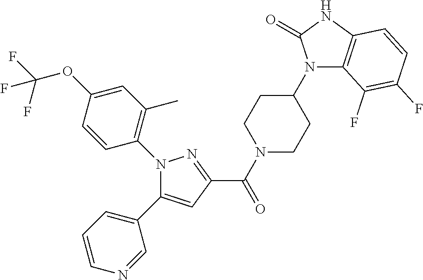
C(N1CCC(N2C3=C(NC2=O)C=CC(F)=C3F)CC1)(=O)C1=NN(C2=C(C)C=C(OC(F)(F)F)C=C2)C(C2=CC=CN=C2)=C1
